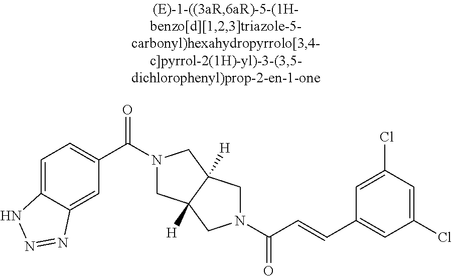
C1=C2C(=CC(C(=O)N3CC4([H])C([H])(C3)CN(C(=O)C=CC3=CC(Cl)=CC(Cl)=C3)C4)=C1)N=NN2
